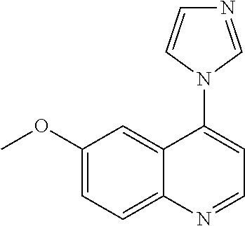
C1(OC)=CC=C2C(=C1)C(N1C=NC=C1)=CC=N2
